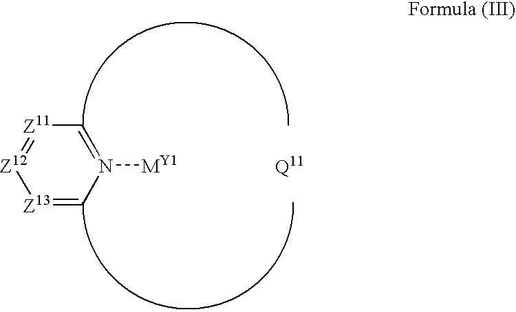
C1=N([MY1])C=[Z13][Z12]=[Z11]1.[Q11]
